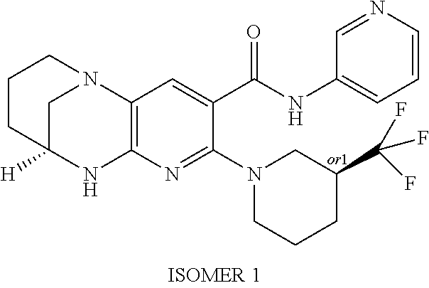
C12([H])NC3=C(N(C1)CCC2)C=C(C(NC1=CC=CN=C1)=O)C(N1CCCC(C(F)(F)F)C1)=N3
